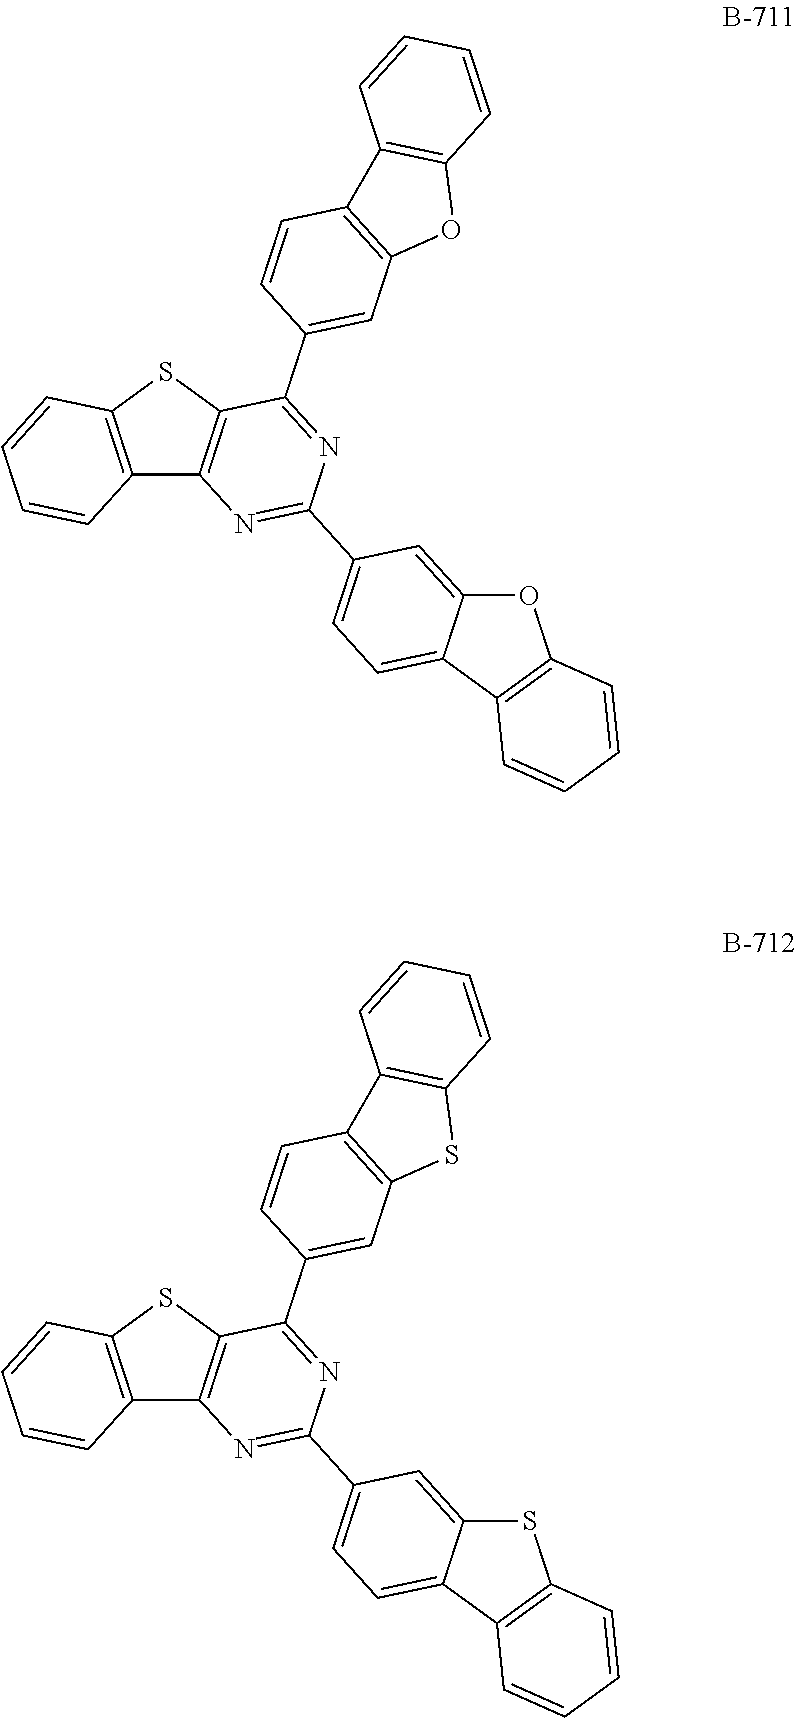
C12=C(SC3=C1N=C(C1=CC=C4C(=C1)OC1=C4C=CC=C1)N=C3C1=CC3=C(C=C1)C1=C(O3)C=CC=C1)C=CC=C2.C12=C(SC3=C1N=C(C1=CC=C4C(=C1)SC1=C4C=CC=C1)N=C3C1=CC3=C(C=C1)C1=C(S3)C=CC=C1)C=CC=C2
